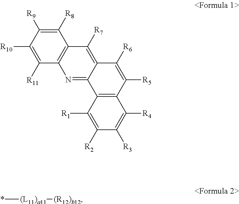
C1([R8])=C([R9])C([R10])=C([R11])C2=C1C([R7])=C1C(=N2)C2=C(C([R5])=C1[R6])C([R4])=C([R3])C([R2])=C2[R1].*[(L11)a11][(R12)b12]
